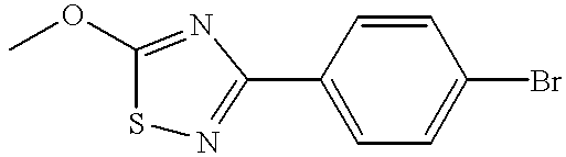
S1N=C(C2=CC=C(Br)C=C2)N=C1OC
